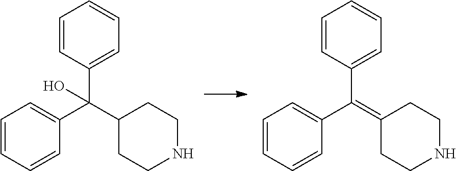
C1=CC(C(C2CCNCC2)(C2=CC=CC=C2)O)=CC=C1.C1=CC(C(=C2CCNCC2)C2=CC=CC=C2)=CC=C1
